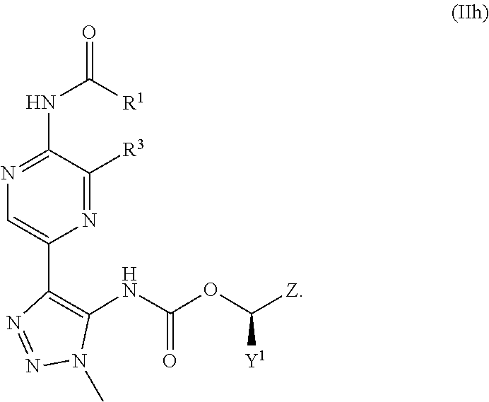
C1(C2=CN=C(NC(=O)[R1])C([R3])=N2)=C(NC(=O)OC([Y1])[Z])N(C)N=N1
